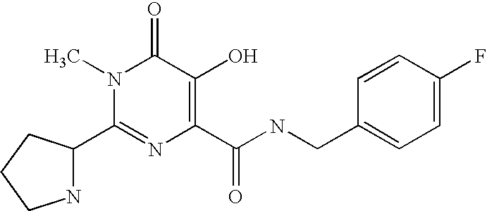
N1C(C2=NC(C(NCC3=CC=C(F)C=C3)=O)=C(O)C(=O)N2C)CCC1
